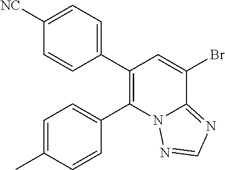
C1([NC])=CC=C(C2=C(C3=CC=C(C)C=C3)N3C(=NC=N3)C(Br)=C2)C=C1
